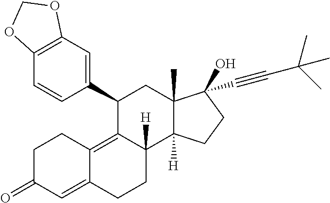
C12=C(C=C(C3C4=C5C(=CC(=O)CC5)CCC4([H])C4([H])C(C)(C3)C(O)(C#CC(C)(C)C)CC4)C=C1)OCO2
